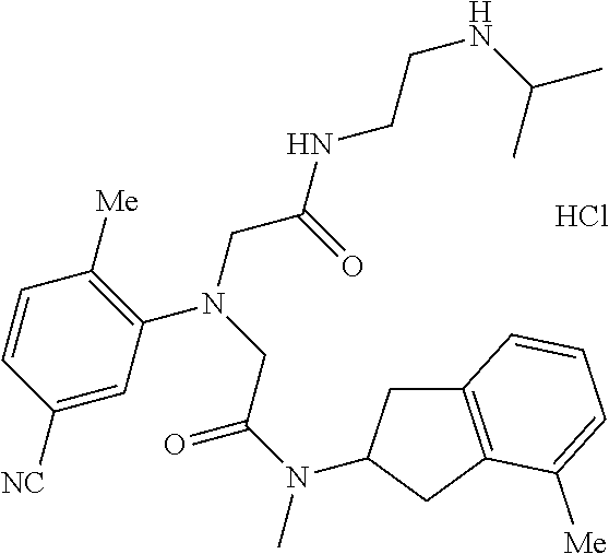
Cl.C1=C([NC])C=CC([Me])=C1N(CC(NCCNC(C)C)=O)CC(N(C)C1CC2=C(C1)C([Me])=CC=C2)=O
